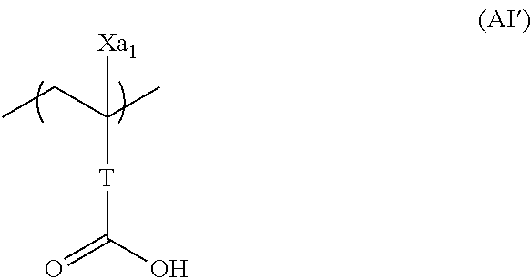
CCC(C)([Xa1])[T]C(=O)O
